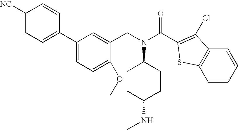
C1CC(NC)CCC1N(CC1=CC(C2=CC=C([NC])C=C2)=CC=C1OC)C(=O)C1=C(Cl)C2=C(C=CC=C2)S1
